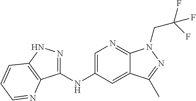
C1(NC2=CN=C3C(=C2)C(C)=NN3CC(F)(F)F)=NNC2=C1N=CC=C2
